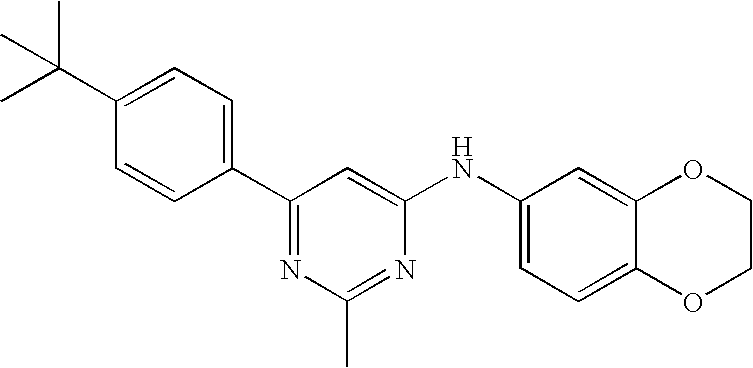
C1=CC(C2=NC(C)=NC(NC3=CC=C4C(=C3)OCCO4)=C2)=CC=C1C(C)(C)C
